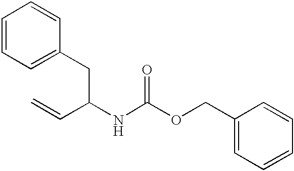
C1=CC=C(CC(C=C)NC(OCC2=CC=CC=C2)=O)C=C1
